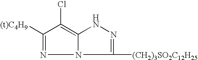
[(t)C4H9]C1=NN2C(=C1Cl)NN=C2[(CH2)3SO2C12H25]
